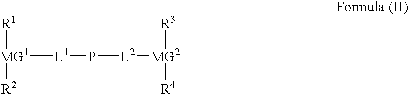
[MG1]([L1]P[L2][MG2]([R3])[R4])([R1])[R2]
